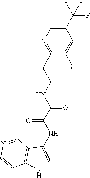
C1(Cl)=CC(C(F)(F)F)=CN=C1CCNC(C(NC1=CNC2=C1C=NC=C2)=O)=O
